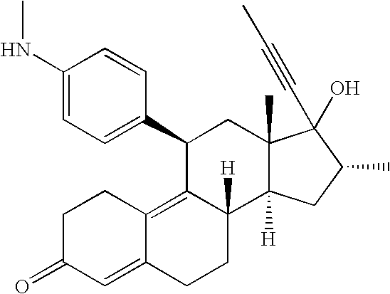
C1(C2=CC=C(NC)C=C2)C2=C3C(=CC(=O)CC3)CCC2([H])C2([H])C(C)(C1)C(C#CC)(O)C(C)C2
